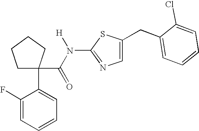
C1C(C2=CC=CC=C2F)(C(N([H])C2=NC=C(CC3=CC=CC=C3Cl)S2)=O)CCC1
